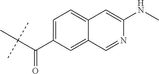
C(C(C1=CC=C2C(=C1)C=NC(NC)=C2)=O)(C)(C)C
